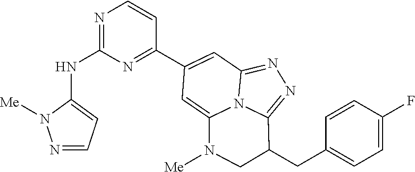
N1=CC=C(NC2=NC=CC(C3=CC4=NN=C5C(CC6=CC=C(F)C=C6)CN([Me])C(=C3)N54)=N2)N1[Me]
